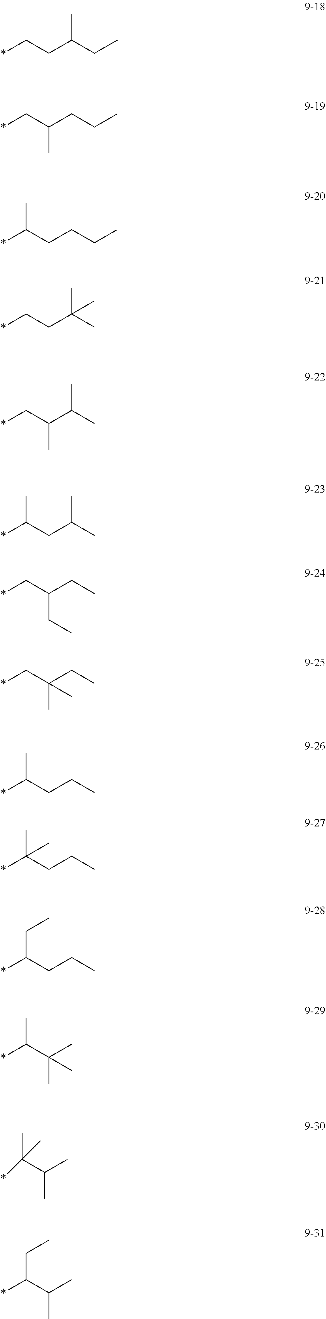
*CCC(CC)C.*CC(CCC)C.*C(CCCC)C.*CCC(C)(C)C.*CC(C(C)C)C.*C(CC(C)C)C.*CC(CC)CC.*CC(CC)(C)C.*C(CCC)C.*C(CCC)(C)C.*C(CCC)CC.CC(*)C(C)(C)C.C(C(C)C)(C)(C)*.CC(C)C(CC)*
